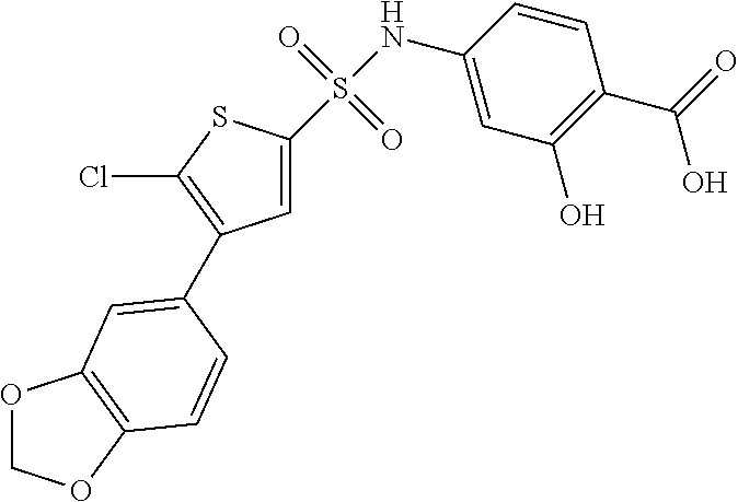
N(C1=CC(O)=C(C(=O)O)C=C1)S(C1=CC(C2=CC3=C(OCO3)C=C2)=C(Cl)S1)(=O)=O
